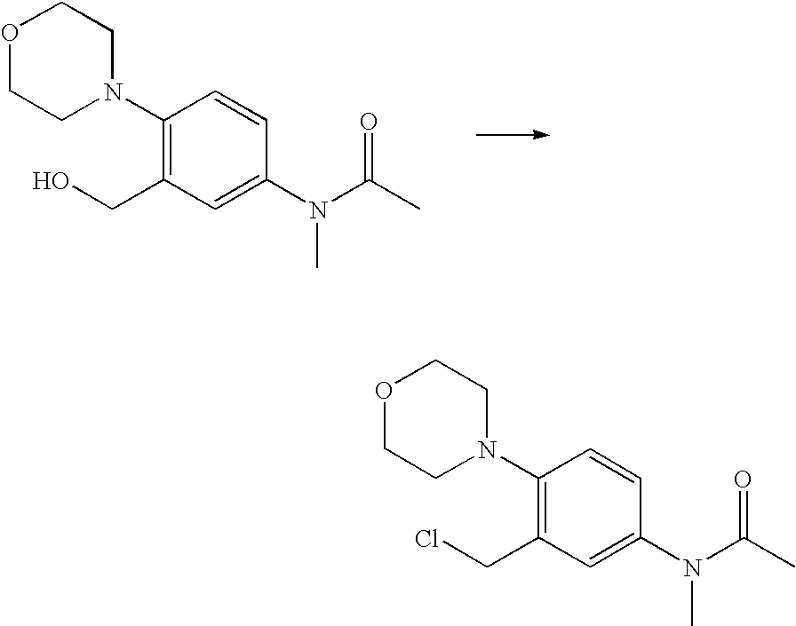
O1CCN(C2=C(CO)C=C(N(C(C)=O)C)C=C2)CC1.O1CCN(C2=C(CCl)C=C(N(C(C)=O)C)C=C2)CC1
